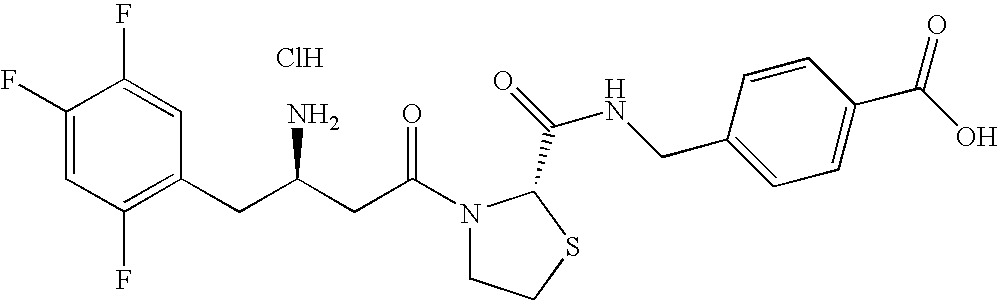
Cl.C1(F)=CC(F)=C(CC(CC(=O)N2CCSC2C(=O)NCC2=CC=C(C(O)=O)C=C2)N)C=C1F
